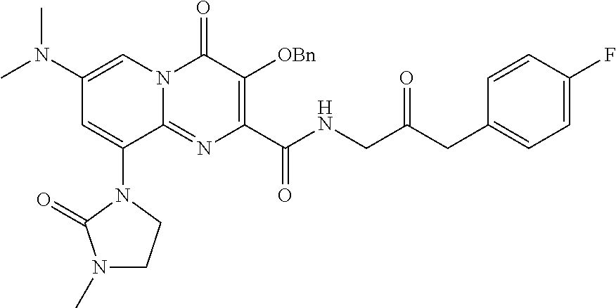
C1(N(C)C)=CN2C(=NC(C(NCC(CC3=CC=C(F)C=C3)=O)=O)=C([OBn])C2=O)C(N2C(=O)N(C)CC2)=C1
